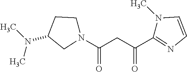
N1(C)C=CN=C1C(CC(=O)N1CCC(N(C)C)C1)=O
